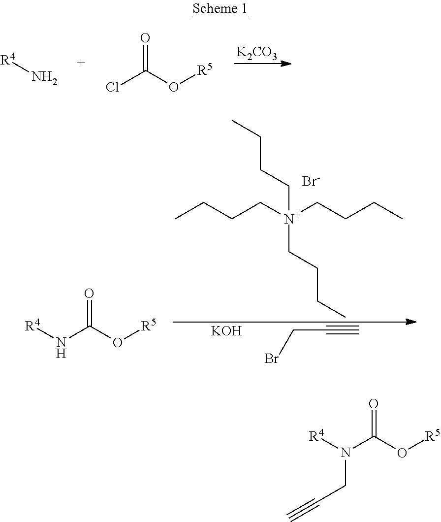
[R4]N.O=C(O[R5])Cl.[K2CO3].O=C(O[R5])N[R4].[N+](CCCC)(CCCC)(CCCC)CCCC.BrCC#C.[KOH].[Br-].C(N([R4])C(O[R5])=O)C#C
